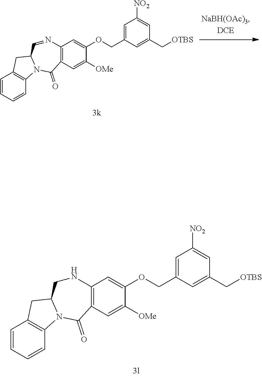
C1=CC=CC2=C1CC1N2C(=O)C2=C(C=C(OCC3=CC([NO2])=CC(C[OTBS])=C3)C([OMe])=C2)N=C1.C1=CC=CC2=C1CC1N2C(=O)C2=C(C=C(OCC3=CC([NO2])=CC(C[OTBS])=C3)C([OMe])=C2)NC1
